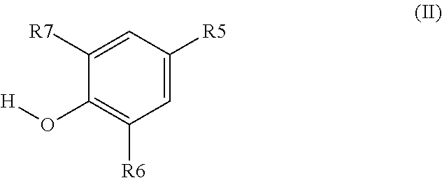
C1([R7])=CC([R5])=CC([R6])=C1O[H]
